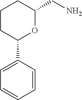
C1=C(C2OC(CN)CCC2)C=CC=C1
